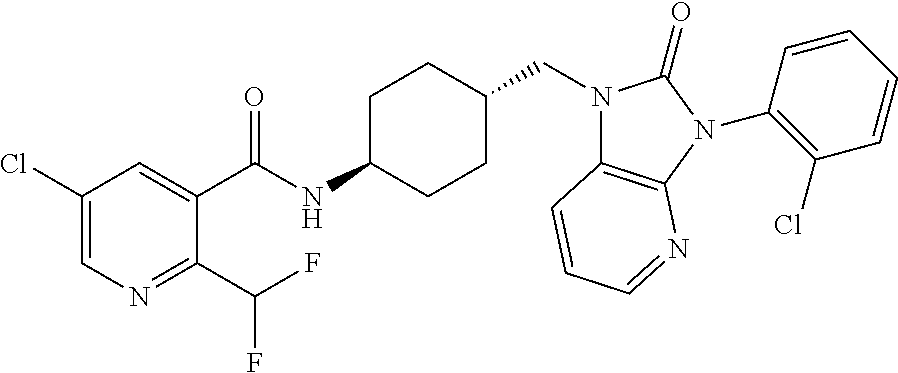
C1(Cl)=CN=C(C(F)F)C(C(NC2CCC(CN3C4=C(N(C5=C(Cl)C=CC=C5)C3=O)N=CC=C4)CC2)=O)=C1
